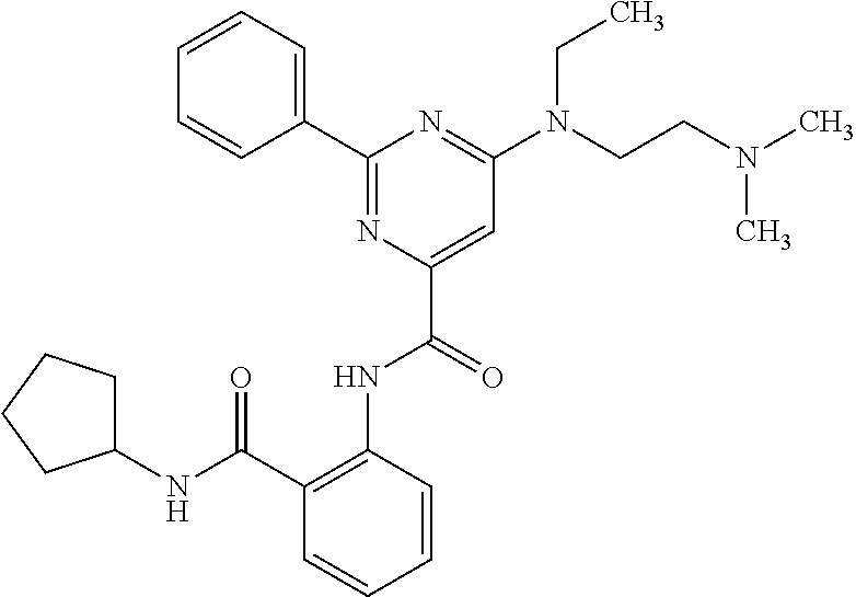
C1=CC=C(C2=NC(C(=O)NC3=C(C(NC4CCCC4)=O)C=CC=C3)=CC(N(CCN(C)C)CC)=N2)C=C1
